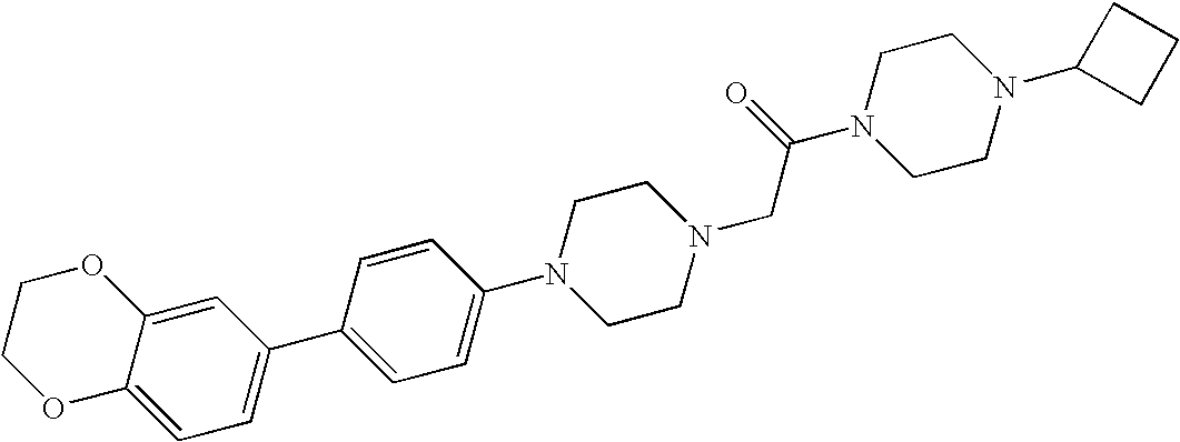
C1COC2=CC=C(C3=CC=C(N4CCN(CC(N5CCN(C6CCC6)CC5)=O)CC4)C=C3)C=C2O1
